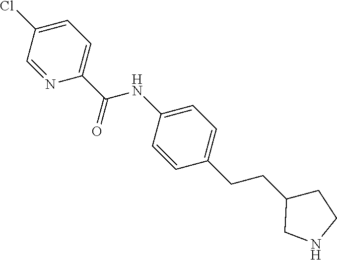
N1=CC(Cl)=CC=C1C(NC1=CC=C(CCC2CCNC2)C=C1)=O
